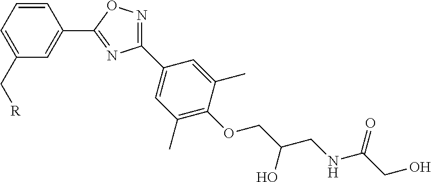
C1=CC=C(C[R])C=C1C1=NC(C2=CC(C)=C(OCC(CNC(CO)=O)O)C(C)=C2)=NO1
